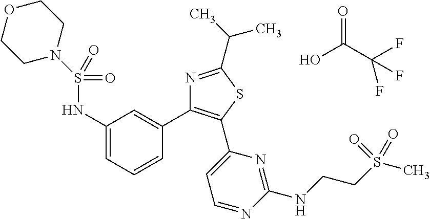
OC(C(F)(F)F)=O.N1(S(NC2=CC=CC(C3=C(C4=CC=NC(NCCS(=O)(C)=O)=N4)SC(C(C)C)=N3)=C2)(=O)=O)CCOCC1
